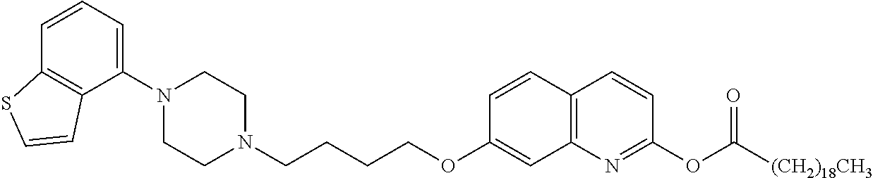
C1(N2CCN(CCCCOC3=CC4=C(C=C3)C=CC(OC(=O)[(CH2)18CH3])=N4)CC2)=CC=CC2=C1C=CS2
